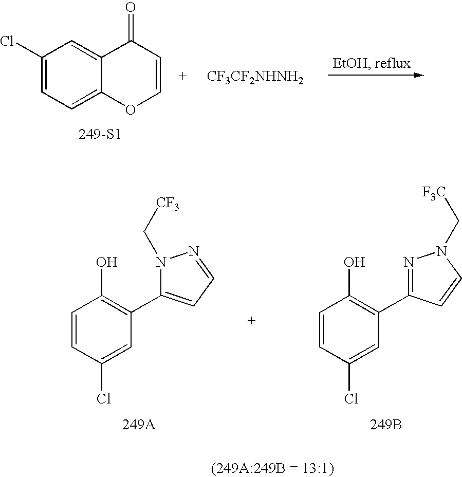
C1(Cl)=CC=C2C(=C1)C(=O)C=CO2.[249-S1].[CF3CF2NHNH2].C1=CC(Cl)=CC(C2=CC=NN2C[CF3])=C1O.C1=CC(Cl)=CC(C2=NN(C[F3C])C=C2)=C1O.[249B]
